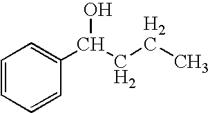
C1=CC=CC(C(CCC)O)=C1
